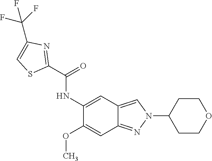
C1(C(=O)NC2=CC3=CN(C4CCOCC4)N=C3C=C2OC)=NC(C(F)(F)F)=CS1
